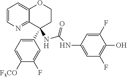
C1=CN=C2C(=C1)OCCC2(C1=CC=C([F3CO])C(F)=C1)NC(=O)NC1=CC(F)=C(O)C(F)=C1
